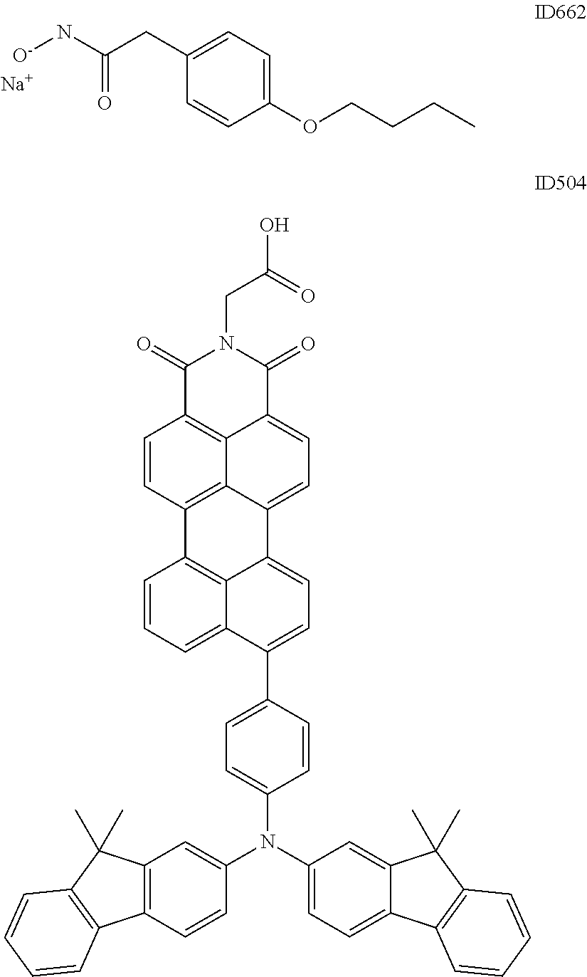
C1=C(CC(N[O-])=O)C=CC(OCCCC)=C1.[Na].C1=CC2=C3C4=C1C(=O)N(CC(O)=O)C(=O)C4=CC=C3C1=CC=C(C3=CC=C(N(C4=CC=C5C(=C4)C(C)(C)C4=C5C=CC=C4)C4=CC5=C(C=C4)C4=C(C5(C)C)C=CC=C4)C=C3)C3=CC=CC2=C13
